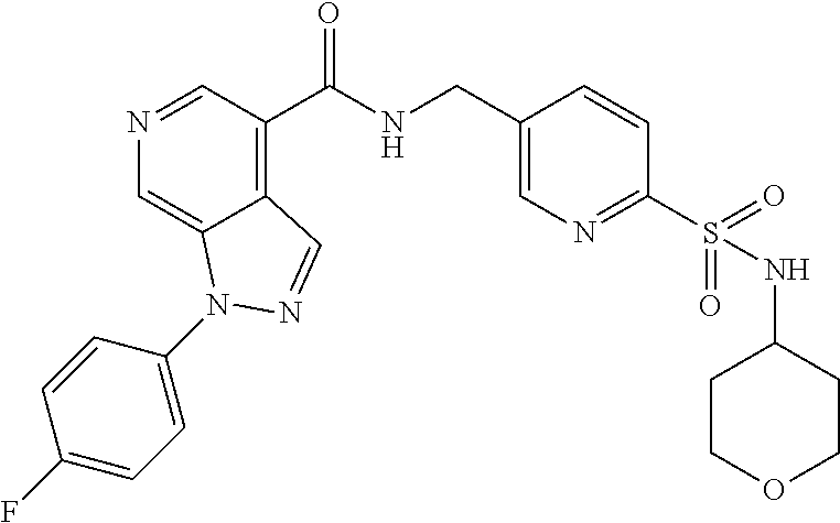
N1=CC(C(NCC2=CN=C(S(=O)(=O)NC3CCOCC3)C=C2)=O)=C2C(=C1)N(C1=CC=C(F)C=C1)N=C2
